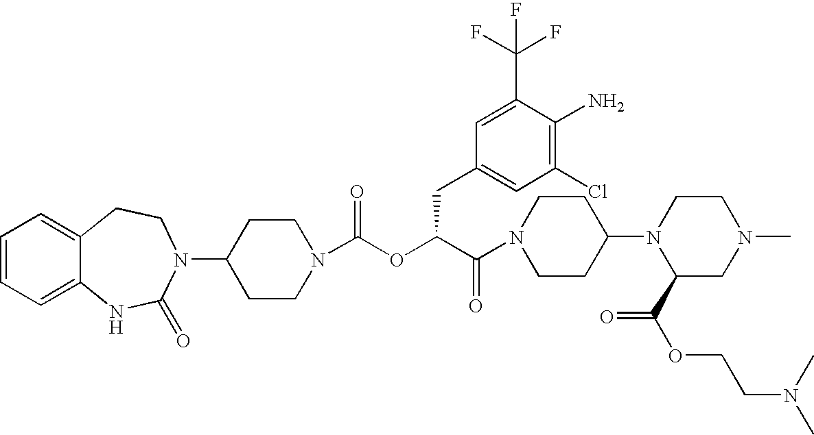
C1(N2C(=O)NC3=CC=CC=C3CC2)CCN(C(OC(C(N2CCC(N3C(C(OCCN(C)C)=O)CN(C)CC3)CC2)=O)CC2=CC(Cl)=C(N)C(C(F)(F)F)=C2)=O)CC1
